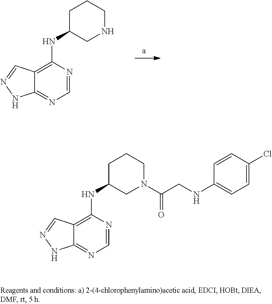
C1=NC(NC2CN(C(CNC3=CC=C(Cl)C=C3)=O)CCC2)=C2C(=N1)NN=C2.C1=NC(NC2CNCCC2)=C2C(=N1)NN=C2
